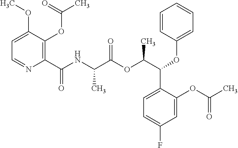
C1=C(OC)C(OC(C)=O)=C(C(NC(C(OC(C(C2=CC=C(F)C=C2OC(C)=O)OC2=CC=CC=C2)C)=O)C)=O)N=C1
